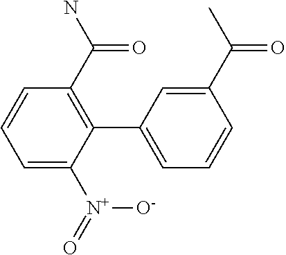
C1=C([N+](=O)[O-])C(C2=CC=CC(C(C)=O)=C2)=C(C(N)=O)C=C1
